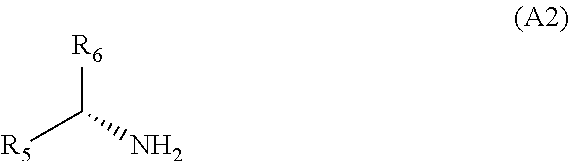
[R5]C(N)[R6]
